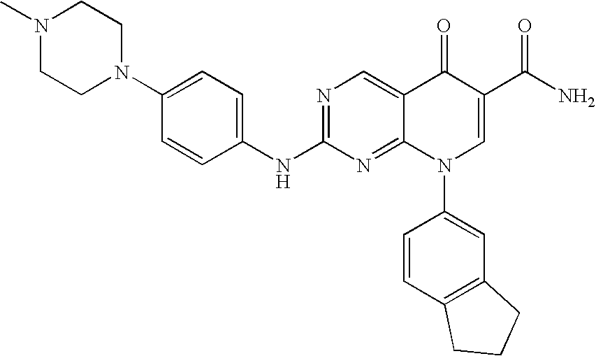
C1=CC(NC2=NC=C3C(=N2)N(C2=CC4=C(C=C2)CCC4)C=C(C(=O)N)C3=O)=CC=C1N1CCN(C)CC1
